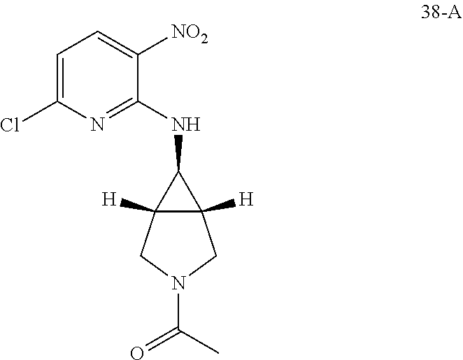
C1=C(Cl)N=C(NC2C3([H])C2([H])CN(C(=O)C)C3)C([NO2])=C1
